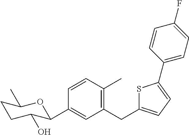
C1(CC2=CC=C(C3=CC=C(F)C=C3)S2)=C(C)C=CC(C2C(O)CCC(C)O2)=C1
